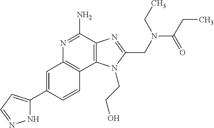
C1=C(C2=CC=NN2)C=CC2=C1N=C(N)C1=C2N(CCO)C(CN(C(CC)=O)CC)=N1
